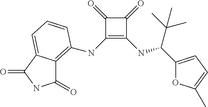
C1(=O)C(NC2=C3C(=O)NC(=O)C3=CC=C2)=C(NC(C(C)(C)C)C2=CC=C(C)O2)C1=O
